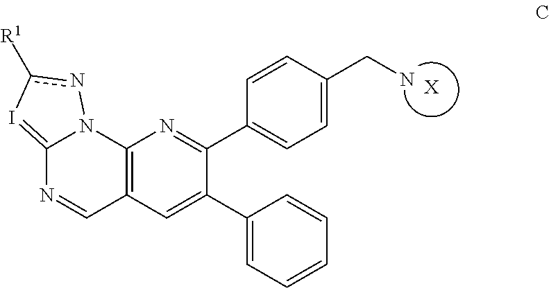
C12=Ic([R1])nN1C1=C(C=N2)C=C(C2=CC=CC=C2)C(C2=CC=C(CN)C=C2)=N1.[X]
